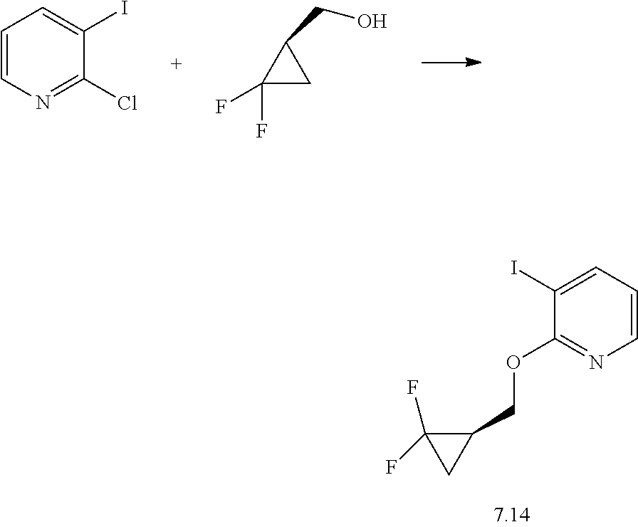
C1(Cl)=NC=CC=C1I.C1(F)(F)CC1CO.C1=CC=C(I)C(OCC2C(F)(F)C2)=N1
